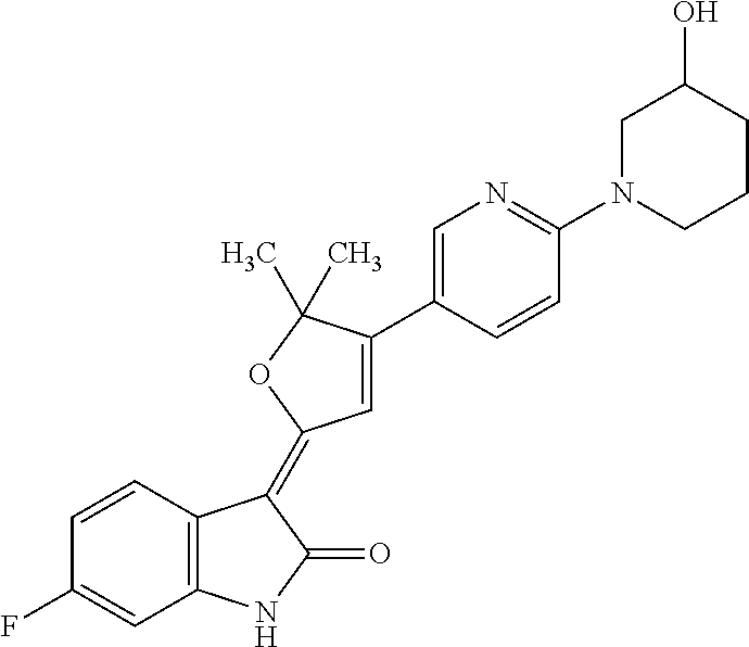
C1=CC2=C(C=C1F)NC(=O)C2=C1C=C(C2=CN=C(N3CCCC(O)C3)C=C2)C(C)(C)O1
